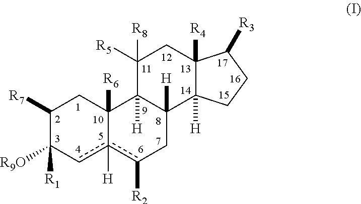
C1([R7])C([R9O])([R1])cc2([H])c([R2])CC3([H])C([H])(C2([R6])C1)C([R5])([R8])CC1([R4])C3([H])CCC1[R3]
